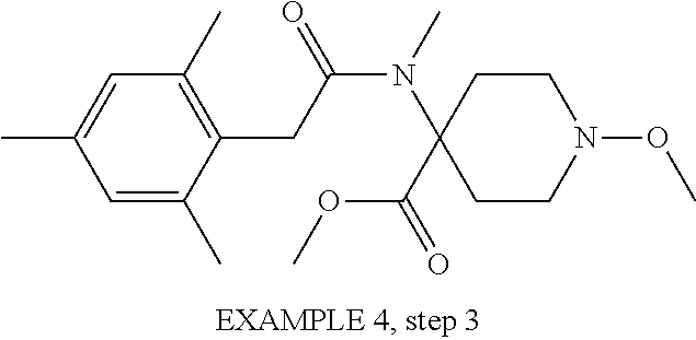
C1=C(C)C(CC(N(C)C2(C(=O)OC)CCN(OC)CC2)=O)=C(C)C=C1C
